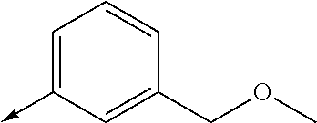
C1=C(->C)C=C(COC)C=C1
